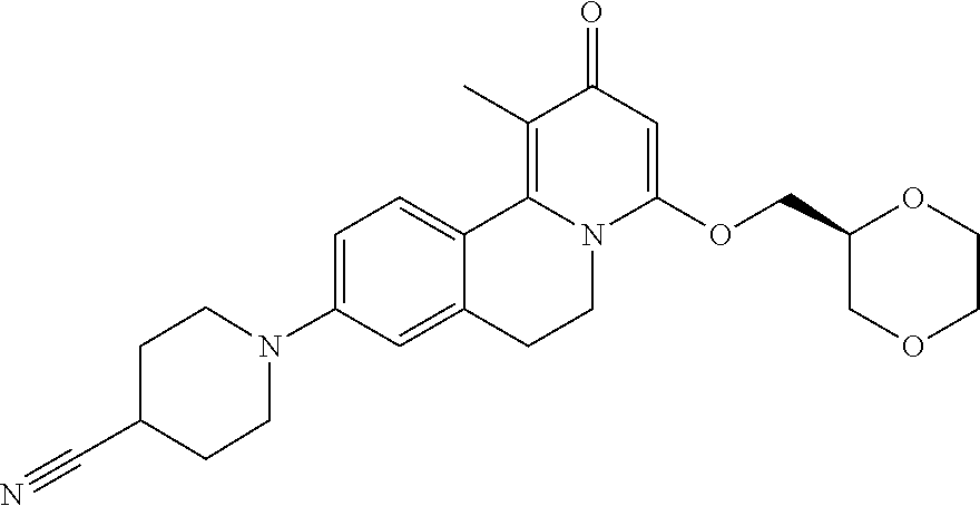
C1=C(N2CCC(C#N)CC2)C=C2C(=C1)C1=C(C)C(=O)C=C(OCC3COCCO3)N1CC2
